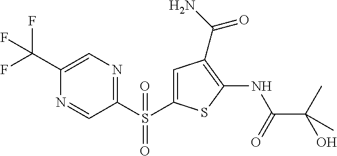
C1=C(C(F)(F)F)N=CC(S(C2=CC(C(=O)N)=C(NC(=O)C(O)(C)C)S2)(=O)=O)=N1
